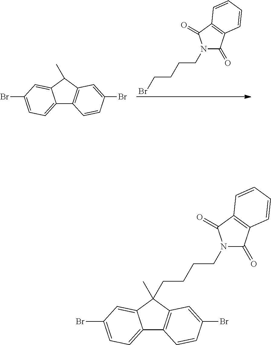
N1(CCCCBr)C(=O)C2=C(C1=O)C=CC=C2.C12=CC=C(Br)C=C1C(C)C1=C2C=CC(Br)=C1.C12=CC=C(Br)C=C1C(C)(CCCCN1C(=O)C3=C(C1=O)C=CC=C3)C1=C2C=CC(Br)=C1
